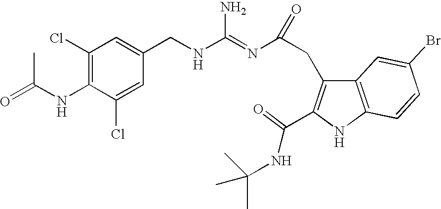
C1(NC(C)=O)=C(Cl)C=C(CNC(N)=NC(CC2=C(C(NC(C)(C)C)=O)NC3=C2C=C(Br)C=C3)=O)C=C1Cl
